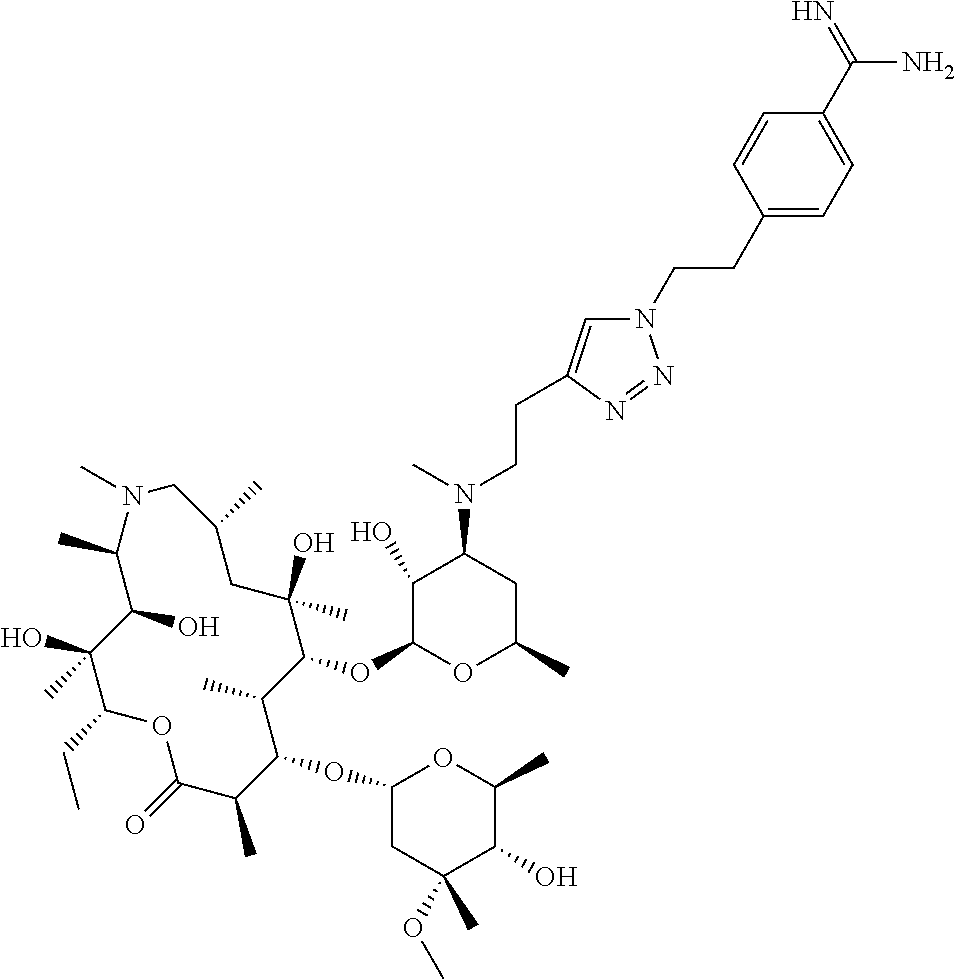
C1(O)C(OC2C(C)C(OC3CC(OC)(C)C(O)C(C)O3)C(C)C(=O)OC(CC)C(O)(C)C(O)C(C)N(C)CC(C)CC2(O)C)OC(C)CC1N(C)CCC1=CN(CCC2=CC=C(C(=N)N)C=C2)N=N1
